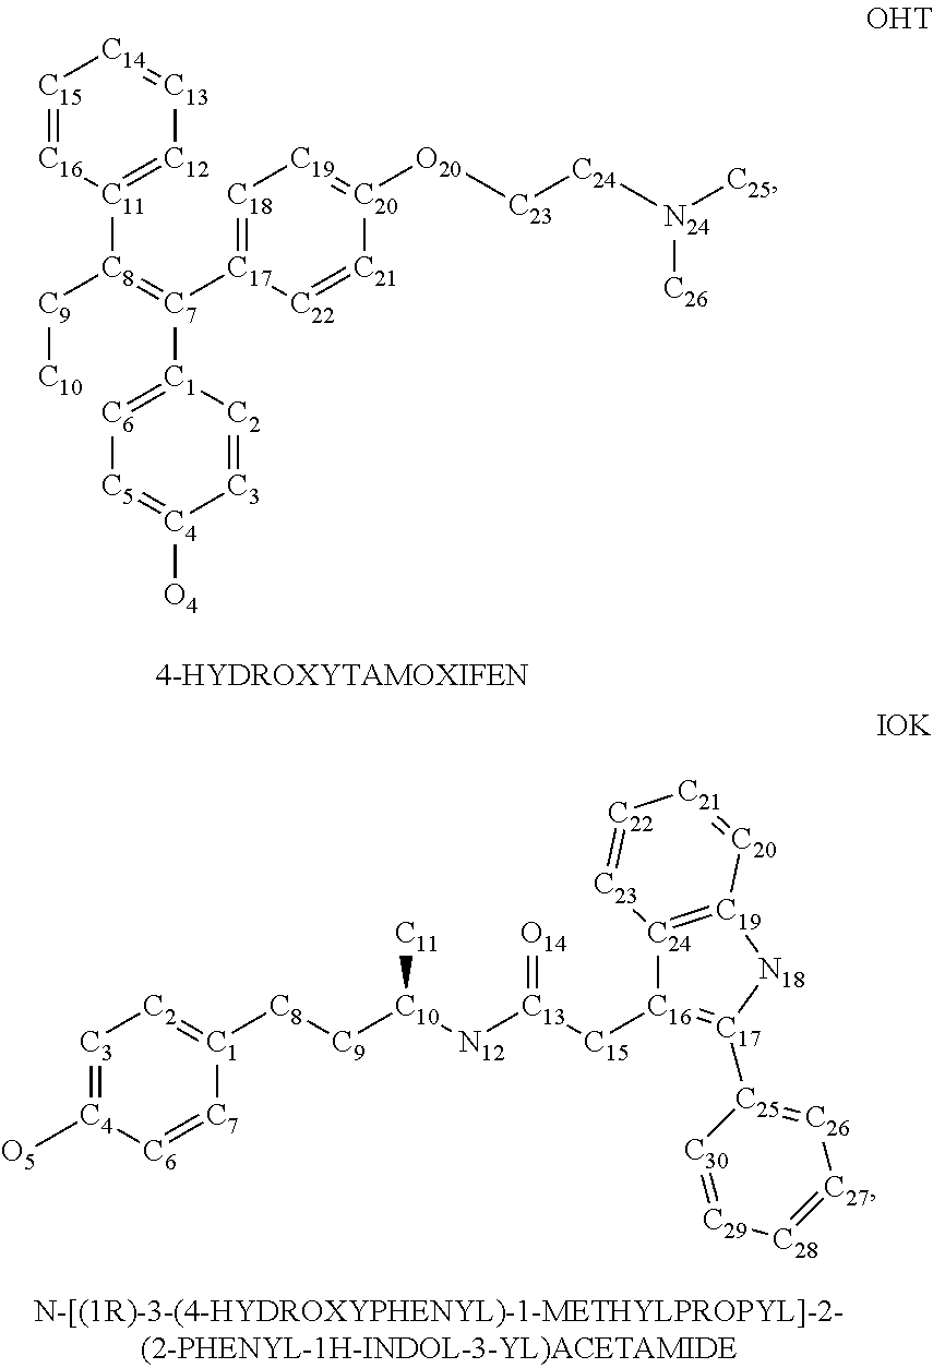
[C15]1=[C16][C11]([C8]([C9][C10])=[C7]([C17]2=[C18][C19]=[C20]([O20][C23][C24][N24]([C25])[C26])[C21]=[C22]2)[C1]2=[C6][C5]=[C4]([O4])[C3]=[C2]2)=[C12][C13]=[C14]1.[C3]1=[C4]([O5])[C6]=[C7][C1]([C8][C9][C10]([N12][C13]([C15][C16]2=[C17]([C25]3=[C26][C27]=[C28][C29]=[C30]3)[N18][C19]3=[C24]2[C23]=[C22][C21]=[C20]3)=[O14])[C11])=[C2]1
